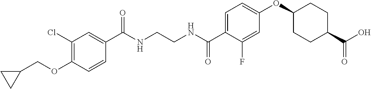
C1(C(NCCNC(C2=CC=C(OC3CCC(C(O)=O)CC3)C=C2F)=O)=O)=CC(Cl)=C(OCC2CC2)C=C1
